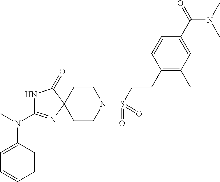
C1CN(S(=O)(=O)CCC2=C(C)C=C(C(=O)N(C)C)C=C2)CCC12N=C(N(C)C1=CC=CC=C1)NC2=O
